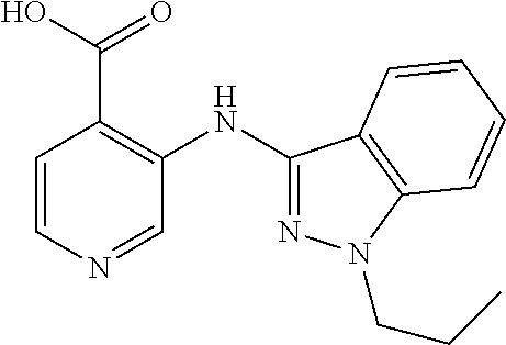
C1=CN=CC(NC2=NN(CCC)C3=C2C=CC=C3)=C1C(O)=O
